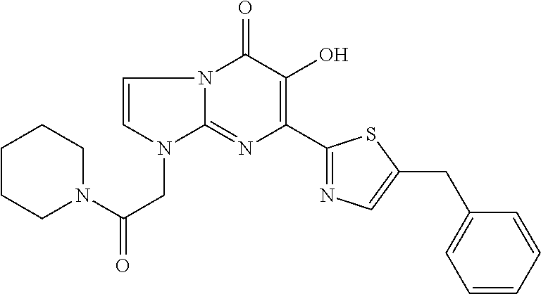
C1=CN(CC(=O)N2CCCCC2)C2=NC(C3=NC=C(CC4=CC=CC=C4)S3)=C(O)C(=O)N12
